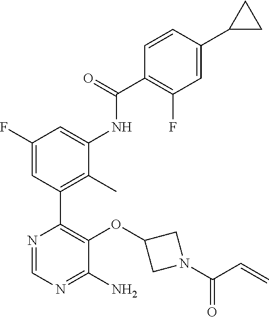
C1(OC2=C(C3=C(C)C(NC(C4=C(F)C=C(C5CC5)C=C4)=O)=CC(F)=C3)N=CN=C2N)CN(C(C=C)=O)C1
